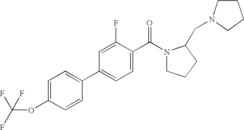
C1(OC(F)(F)F)=CC=C(C2=CC=C(C(=O)N3CCCC3CN3CCCC3)C(F)=C2)C=C1
